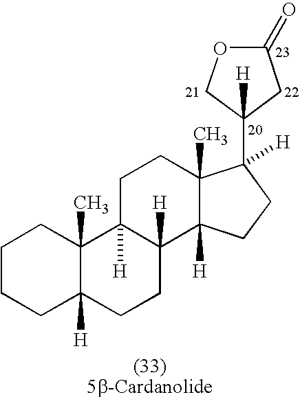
C1CCC2([H])C(C)(C1)C1([H])C([H])(CC2)C2([H])C(C)(CC1)C([H])(C1([H])COC(=O)C1)CC2
